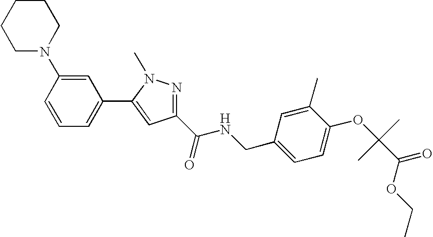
C1=CC=C(C2=CC(C(NCC3=CC=C(OC(C)(C)C(OCC)=O)C(C)=C3)=O)=NN2C)C=C1N1CCCCC1
